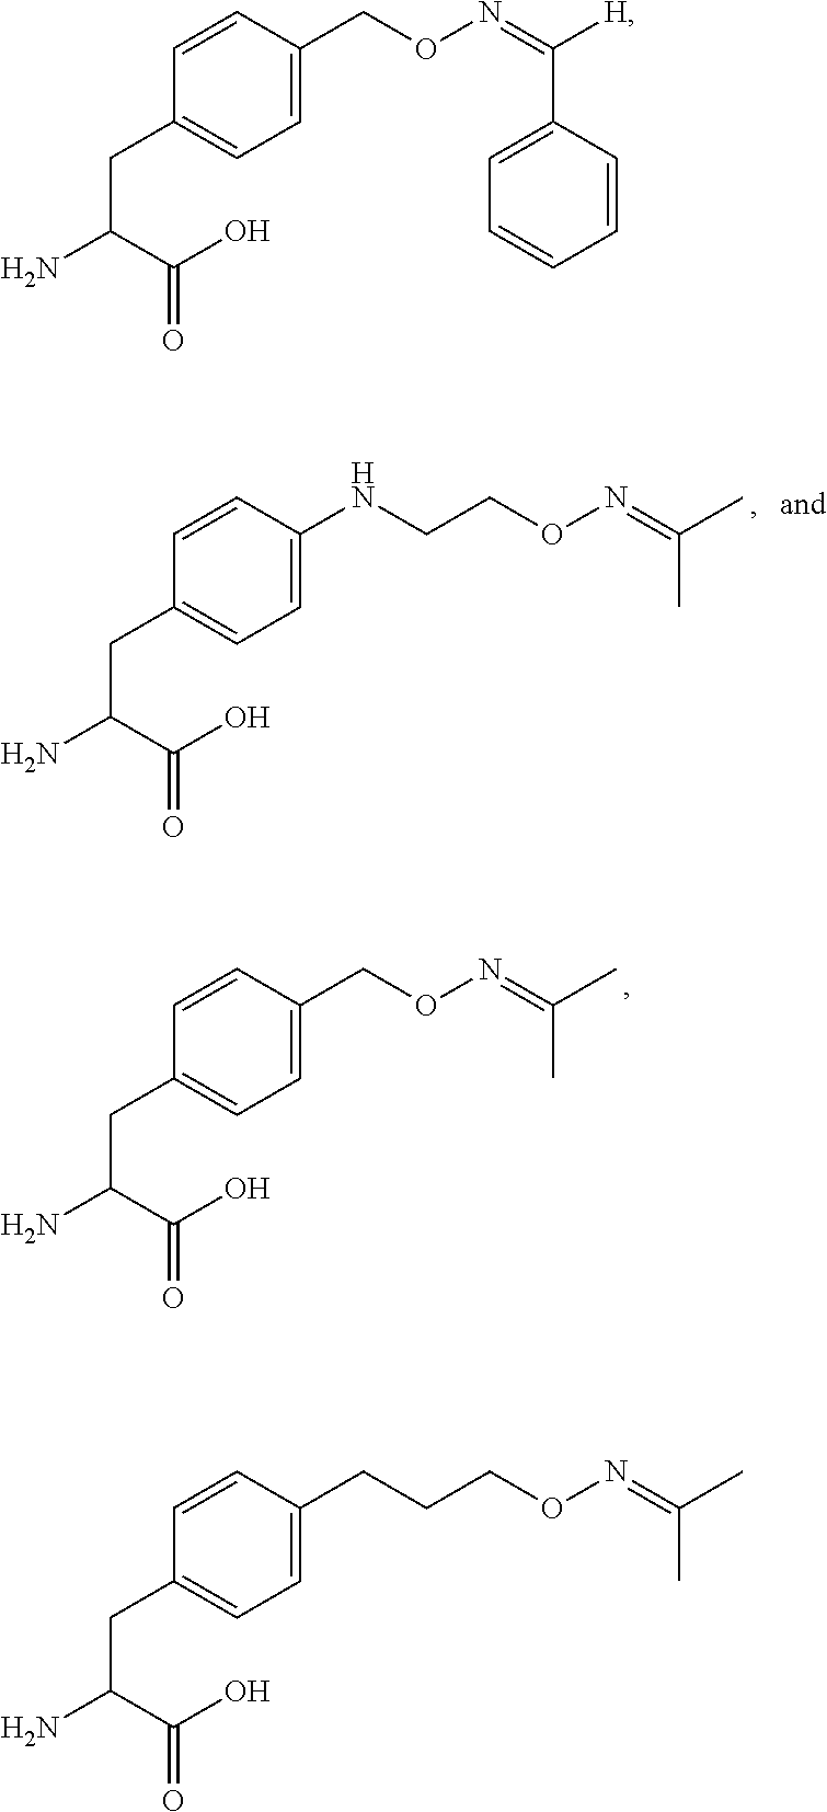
C1=CC(CON=C([H])C2=CC=CC=C2)=CC=C1CC(N)C(O)=O.C1=CC(CON=C(C)C)=CC=C1CC(N)C(O)=O.C1=CC(CCCON=C(C)C)=CC=C1CC(N)C(O)=O.C1=CC(NCCON=C(C)C)=CC=C1CC(N)C(O)=O
